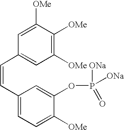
C1=C([OMe])C([OMe])=C([OMe])C=C1C=CC1=CC=C([OMe])C(OP([ONa])([ONa])=O)=C1
